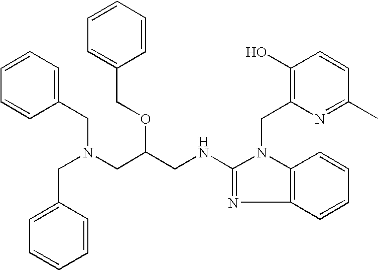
C1=CC=C(CN(CC(CNC2=NC3=C(N2CC2=C(O)C=CC(C)=N2)C=CC=C3)OCC2=CC=CC=C2)CC2=CC=CC=C2)C=C1
